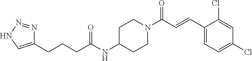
C1(C=CC(N2CCC(NC(CCCC3=CNN=N3)=O)CC2)=O)=CC=C(Cl)C=C1Cl
